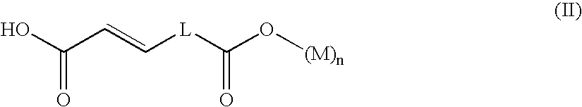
OC(C=C[L]C(O[(M)n])=O)=O
